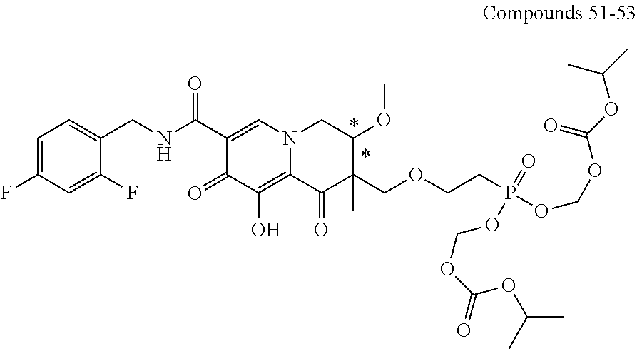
C1=C(F)C=C(F)C(CNC(C2=CN3C(=C(O)C2=O)C(=O)C(COCCP(OCOC(OC(C)C)=O)(OCOC(=O)OC(C)C)=O)(C)C(OC)C3)=O)=C1
